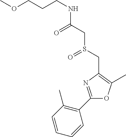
C(CCNC(CS(CC1=C(C)OC(C2=C(C)C=CC=C2)=N1)=O)=O)OC
